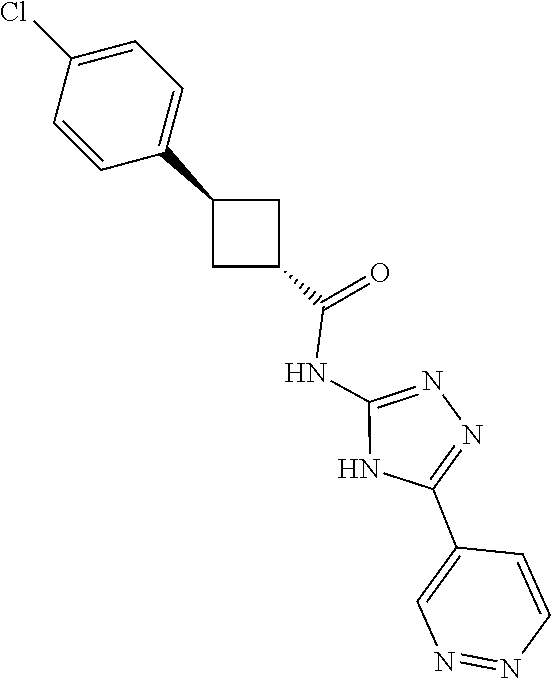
N1=C(NC(C2CC(C3=CC=C(Cl)C=C3)C2)=O)NC(C2=CN=NC=C2)=N1
